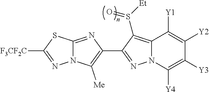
N12C(=NC(C3=NN4C(=C3S([Et])=O)C([Y1])=C([Y2])C([Y3])=C4[Y4])=C1[Me])SC([F3CF2C])=N2
